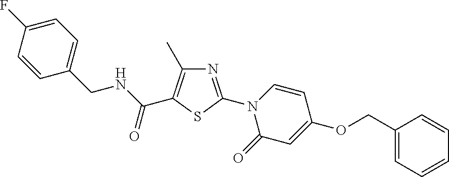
C1(CNC(=O)C2=C(C)N=C(N3C(=O)C=C(OCC4=CC=CC=C4)C=C3)S2)=CC=C(F)C=C1
